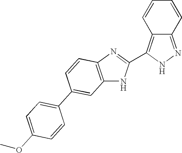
C1=CC2=C(C3=NC4=C(N3)C=C(C3=CC=C(OC)C=C3)C=C4)NN=C2C=C1
